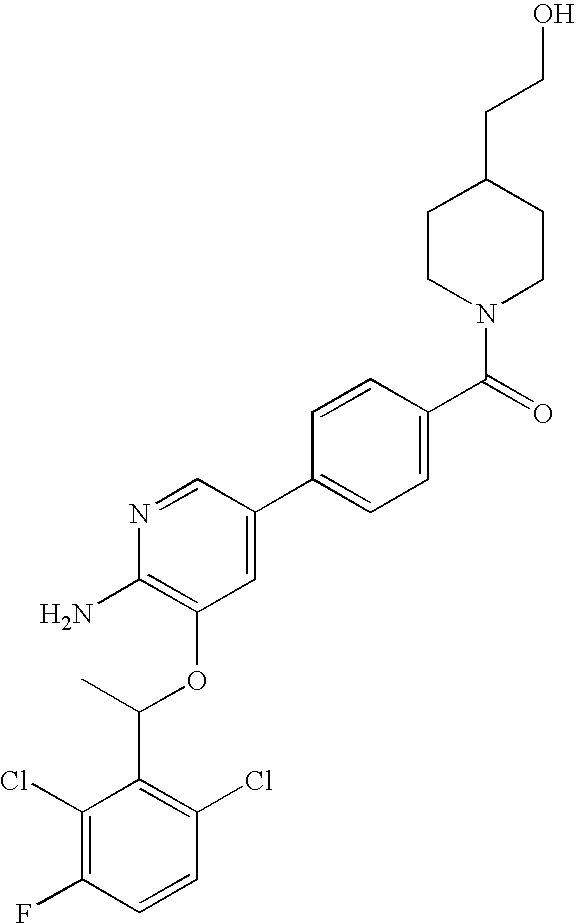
C1(Cl)=C(F)C=CC(Cl)=C1C(C)OC1=C(N)N=CC(C2=CC=C(C(=O)N3CCC(CCO)CC3)C=C2)=C1
